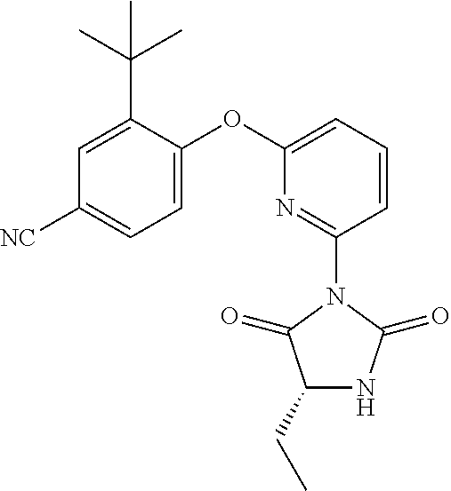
C1=CC=C(OC2=CC=C([NC])C=C2C(C)(C)C)N=C1N1C(=O)C(CC)NC1=O
